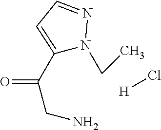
C1(C(CN)=O)=CC=NN1CC.[H]Cl
